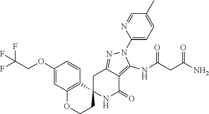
C1C2=NN(C3=CC=C(C)C=N3)C(NC(CC(N)=O)=O)=C2C(=O)NC12CCOC1=C2C=CC(OCC(F)(F)F)=C1
